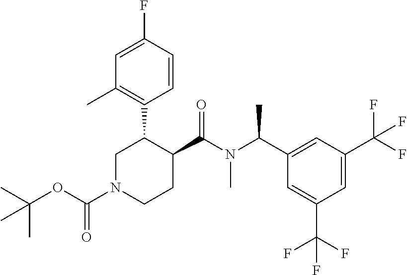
C(N1CCC(C(N(C(C2=CC(C(F)(F)F)=CC(C(F)(F)F)=C2)C)C)=O)C(C2=C(C)C=C(F)C=C2)C1)(OC(C)(C)C)=O
